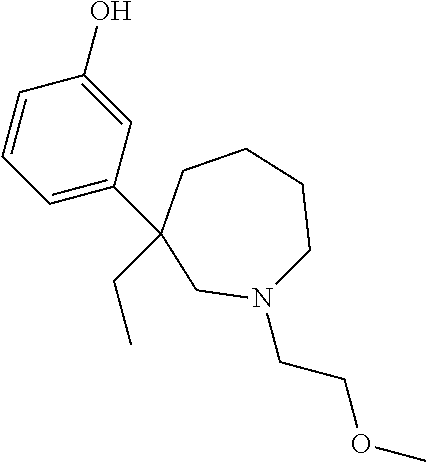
C1=CC=C(C2(CC)CCCCN(CCOC)C2)C=C1O
